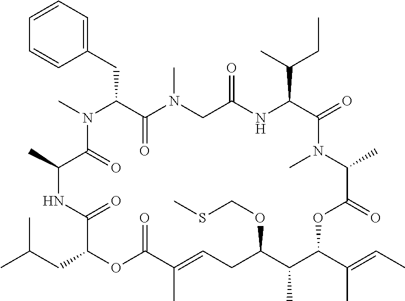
C1=CC=C(CC2C(=O)N(C)CC(=O)NC(C(C)CC)C(=O)N(C)C(C)C(=O)OC(C(C)=CC)C(C)C(OCSC)CC=C(C)C(=O)OC(CC(C)C)C(=O)NC(C)C(=O)N2C)C=C1
